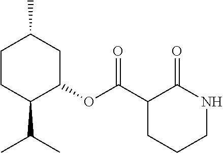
C1CC(C(C)C)C(OC(C2C(=O)NCCC2)=O)CC1C
